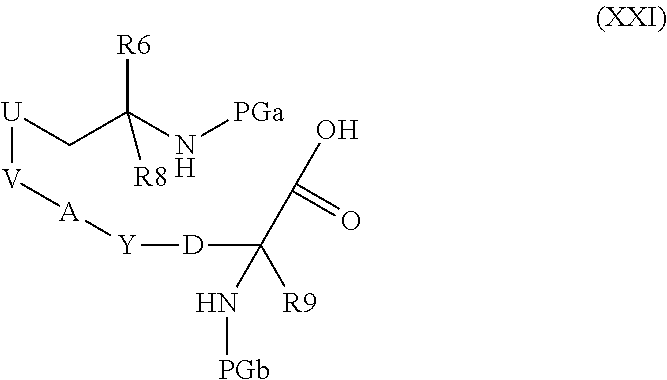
[U]([V][A][Y][D]C([R9])(C(O)=O)N[PGb])CC(N[PGa])([R8])[R6]
